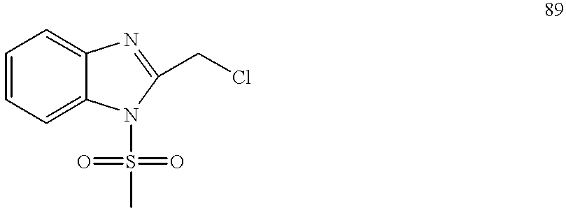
C1=CC=C2C(=C1)N=C(CCl)N2S(=O)(=O)C
